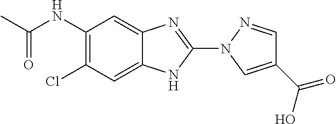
C1(N2N=CC(C(=O)O)=C2)=NC2=CC(NC(=O)C)=C(Cl)C=C2N1
